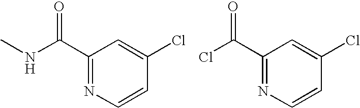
C1(C(NC)=O)=NC=CC(Cl)=C1.C1(C(Cl)=O)=NC=CC(Cl)=C1
